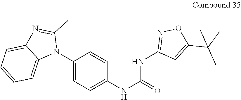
C1(N2C(C)=NC3=CC=CC=C23)=CC=C(NC(=O)NC2=NOC(C(C)(C)C)=C2)C=C1
